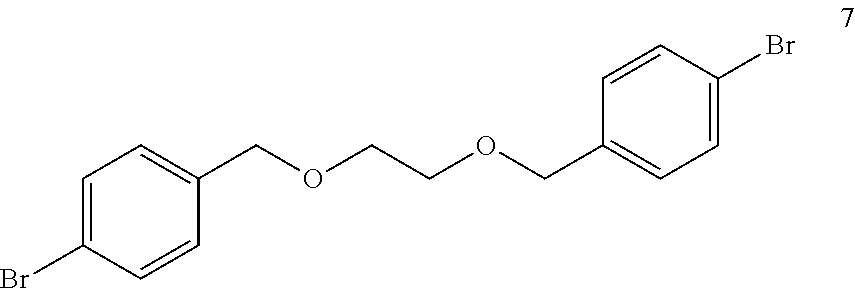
C1=C(Br)C=CC(COCCOCC2=CC=C(Br)C=C2)=C1
